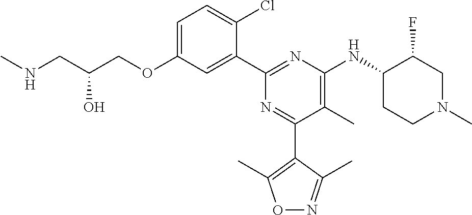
C1=C(OCC(CNC)O)C=C(C2=NC(NC3CCN(C)CC3F)=C(C)C(C3=C(C)ON=C3C)=N2)C(Cl)=C1
